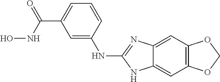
C1=C(NC2=NC3=CC4=C(C=C3N2)OCO4)C=CC=C1C(NO)=O
